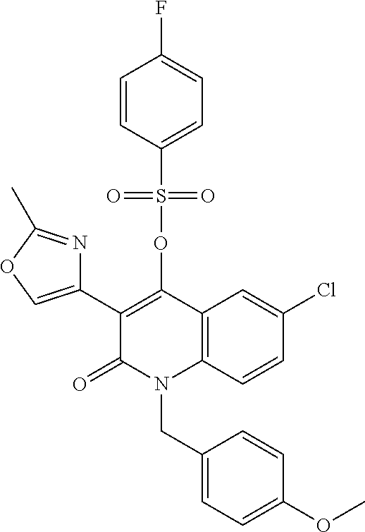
C1=C(Cl)C=CC2=C1C(OS(=O)(=O)C1=CC=C(F)C=C1)=C(C1=COC(C)=N1)C(=O)N2CC1=CC=C(OC)C=C1
